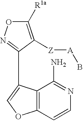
C1([R1a])=C([Z][A]B)C(C2=COC3=C2C(N)=NC=C3)=NO1
